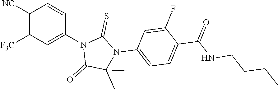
C1([NC])=C([F3C])C=C(N2C(=O)C(C)(C)N(C3=CC=C(C(NCCCC)=O)C(F)=C3)C2=S)C=C1
